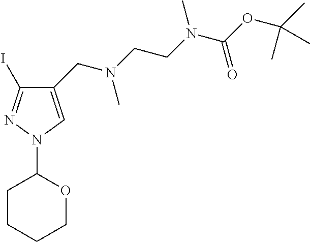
C(N(CCN(C(OC(C)(C)C)=O)C)C)C1=CN(C2CCCCO2)N=C1I
